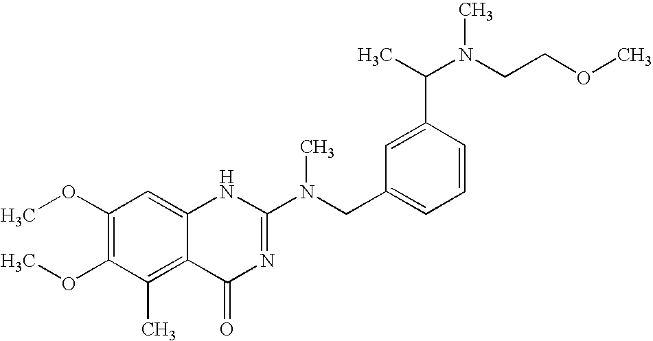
C1(OC)=C(OC)C(C)=C2C(=C1)NC(N(CC1=CC=CC(C(N(CCOC)C)C)=C1)C)=NC2=O
